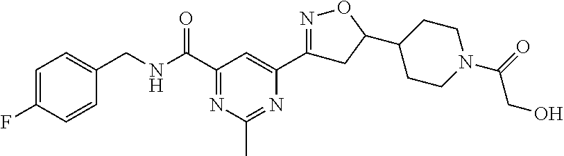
C1=C(F)C=CC(CNC(C2=NC(C)=NC(C3=NOC(C4CCN(C(=O)CO)CC4)C3)=C2)=O)=C1
